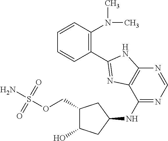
C1(COS(N)(=O)=O)C(O)CC(NC2=NC=NC3=C2N=C(C2=C(N(C)C)C=CC=C2)N3)C1
